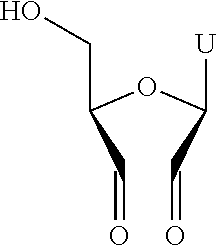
C(O)C(OC([U])C=O)C=O
